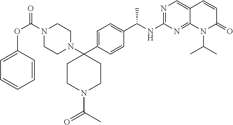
C1(C2=CC=C(C(C)NC3=NC=C4C(=N3)N(C(C)C)C(=O)C=C4)C=C2)(N2CCN(C(=O)OC3=CC=CC=C3)CC2)CCN(C(=O)C)CC1
